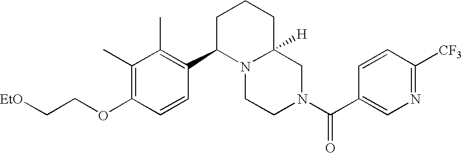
C(OC1=C(C)C(C)=C(C2N3C([H])(CN(C(C4=CN=C([CF3])C=C4)=O)CC3)CCC2)C=C1)C[EtO]
